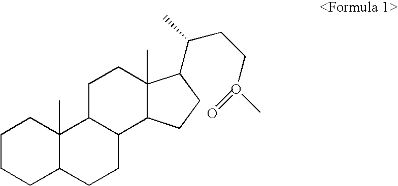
C1CCC2C(C)(C1)C1C(CC2)C2C(C)(CC1)C(C(CCO(C)=O)C)CC2
